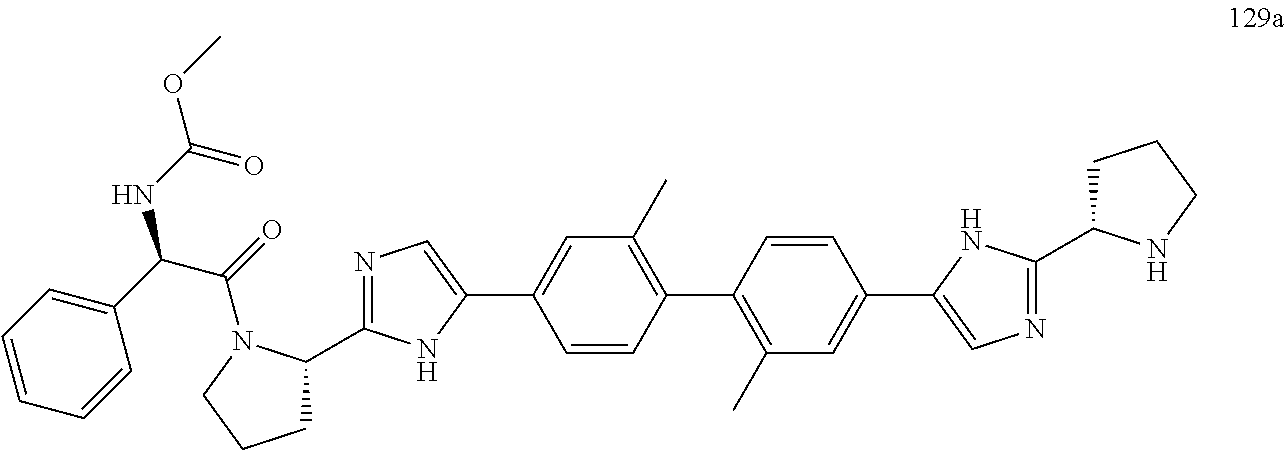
C1C(C2=NC=C(C3=CC(C)=C(C4=C(C)C=C(C5=CN=C(C6CCCN6)N5)C=C4)C=C3)N2)N(C(=O)C(C2=CC=CC=C2)NC(OC)=O)CC1
